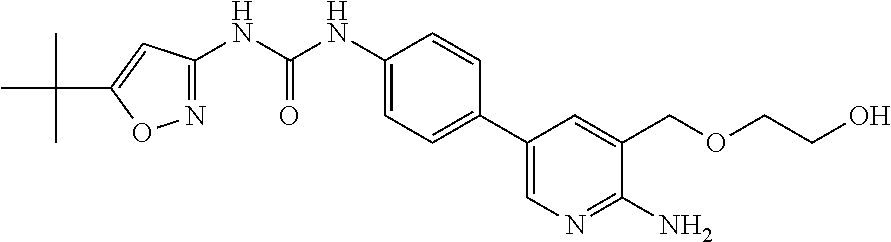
N(C(NC1=CC=C(C2=CN=C(N)C(COCCO)=C2)C=C1)=O)C1=NOC(C(C)(C)C)=C1
